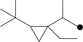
C1(CC)(C(C)C)C(C(C)(C)C)C1
